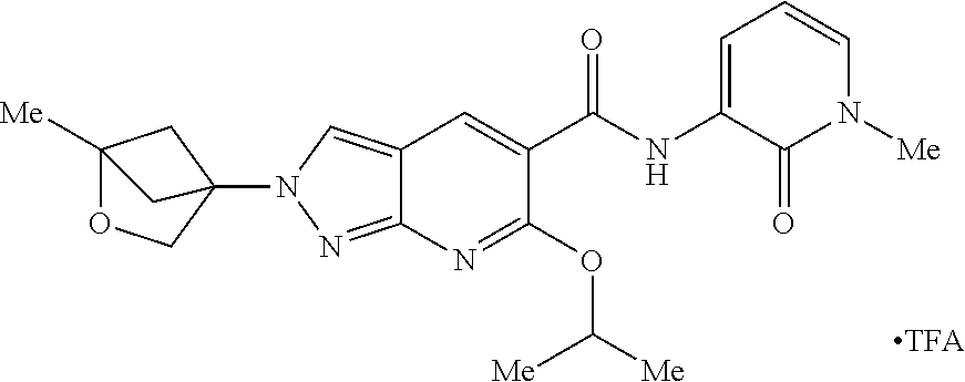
C1(OC([Me])[Me])=NC2=NN(C34CC([Me])(OC3)C4)C=C2C=C1C(NC1=CC=CN([Me])C1=O)=O
